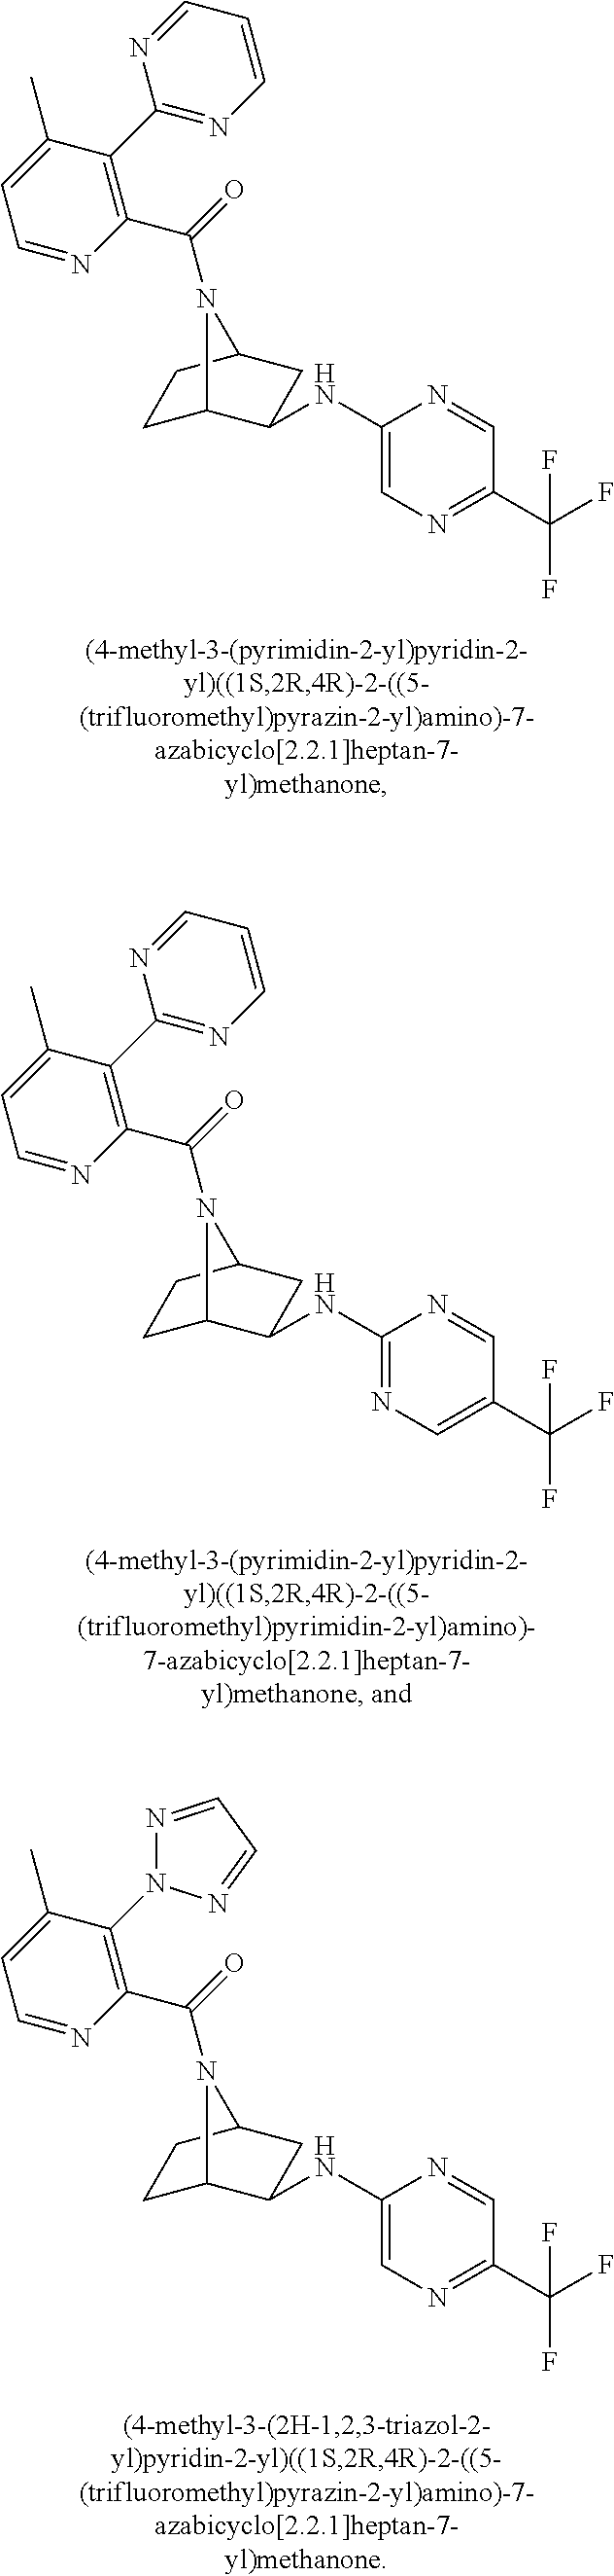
C1C2N(C(=O)C3=C(C4=NC=CC=N4)C(C)=CC=N3)C(CC2NC2=CN=C(C(F)(F)F)C=N2)C1.C1C2N(C(=O)C3=C(C4=NC=CC=N4)C(C)=CC=N3)C(CC2NC2=NC=C(C(F)(F)F)C=N2)C1.C1C2N(C(=O)C3=C(N4N=CC=N4)C(C)=CC=N3)C(CC2NC2=CN=C(C(F)(F)F)C=N2)C1
